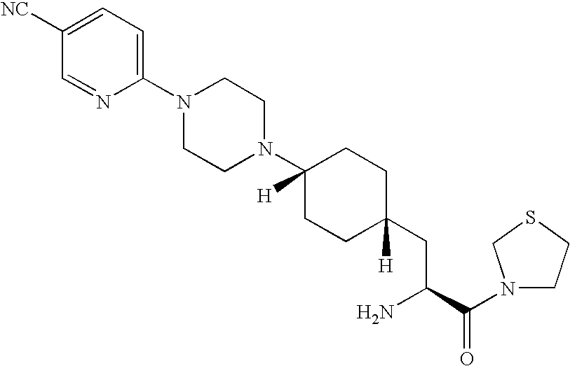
C1([NC])=CC=C(N2CCN(C3([H])CCC(CC(N)C(N4CCSC4)=O)([H])CC3)CC2)N=C1
